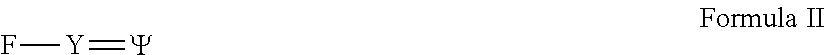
F[Y]=[Y]
